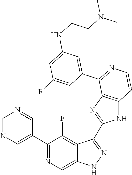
C1=NC=C(C2=NC=C3C(=C2F)C(C2=NC4=C(N2)C=CN=C4C2=CC(NCCN(C)C)=CC(F)=C2)=NN3)C=N1
